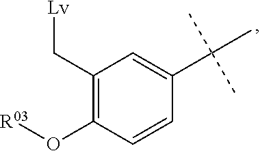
C1(C[Lv])=C(O[R03])C=CC(C(C)(C)C)=C1
